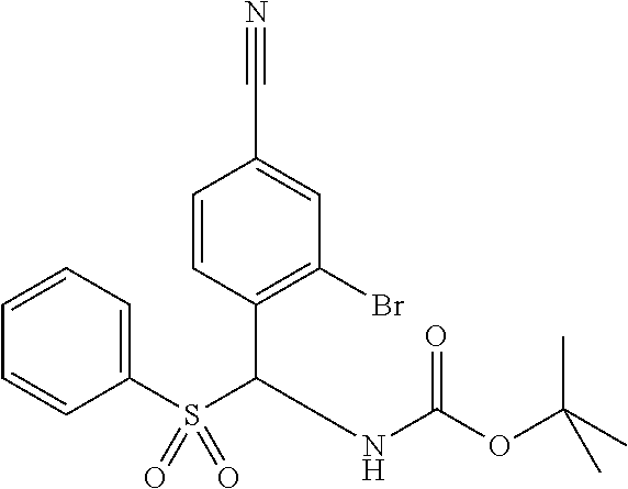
C1=CC(S(=O)(=O)C(C2=C(Br)C=C(C#N)C=C2)NC(OC(C)(C)C)=O)=CC=C1
